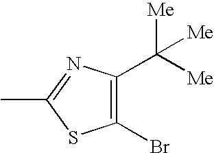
C1(Br)=C(C([Me])([Me])[Me])N=C(C)S1
